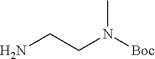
NCCN([Boc])C
